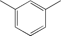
C1(C)=CC=CC(C)=C1
